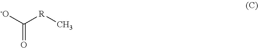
[-O]C(=O)[R]C
